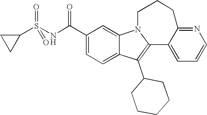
C1(C(NS(C2CC2)(=O)=O)=O)=CC=C2C(=C1)N1C(=C2C2CCCCC2)C2=CC=CN=C2CCC1
